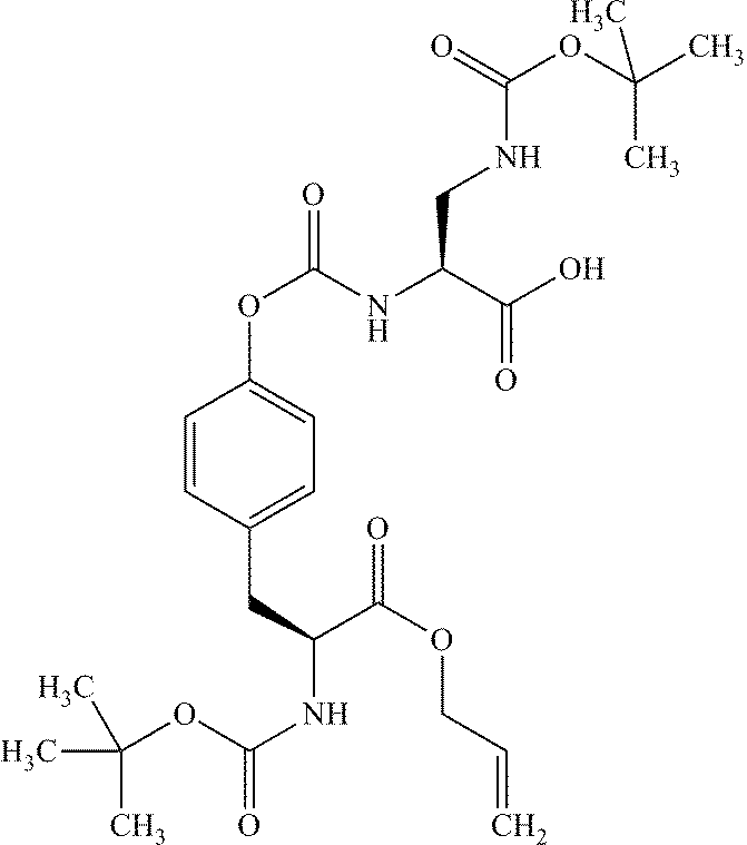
OC(C(NC(OC1=CC=C(CC(NC(OC(C)(C)C)=O)C(OCC=C)=O)C=C1)=O)CNC(OC(C)(C)C)=O)=O
